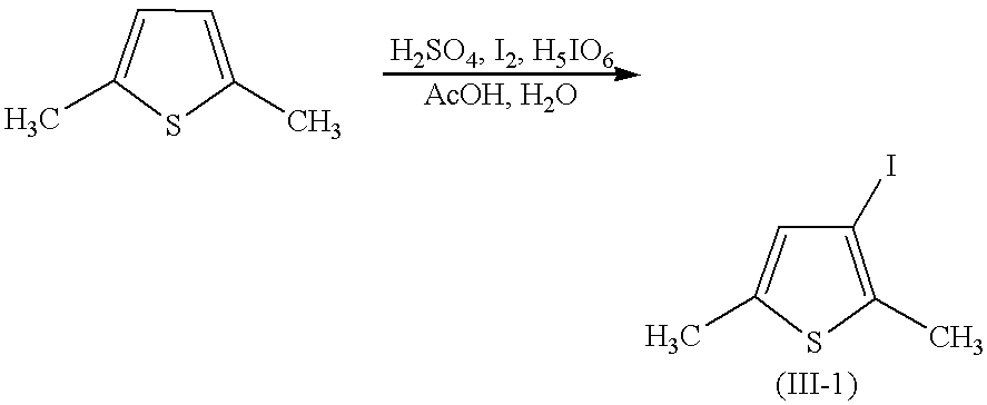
CC1=CC=C(C)S1.CC1=CC(I)=C(C)S1
